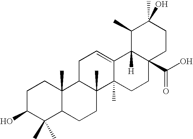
C1C(O)C(C)(C)C2C(C)(C1)C1C(C)(CC2)C2(C)C(=CC1)C1([H])C(C(O)=O)(CC2)CCC(C)(O)C1C
